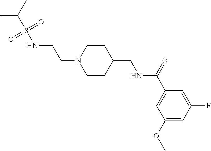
S(NCCN1CCC(CNC(C2=CC(OC)=CC(F)=C2)=O)CC1)(C(C)C)(=O)=O
